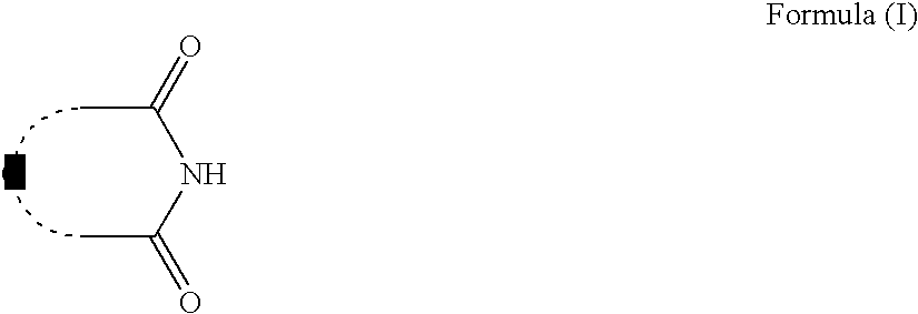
C(C)(NC(C)=O)=O.[Q]
